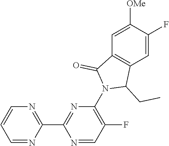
N1=C(C2=NC(N3C(CC)C4=C(C3=O)C=C([OMe])C(F)=C4)=C(F)C=N2)N=CC=C1
